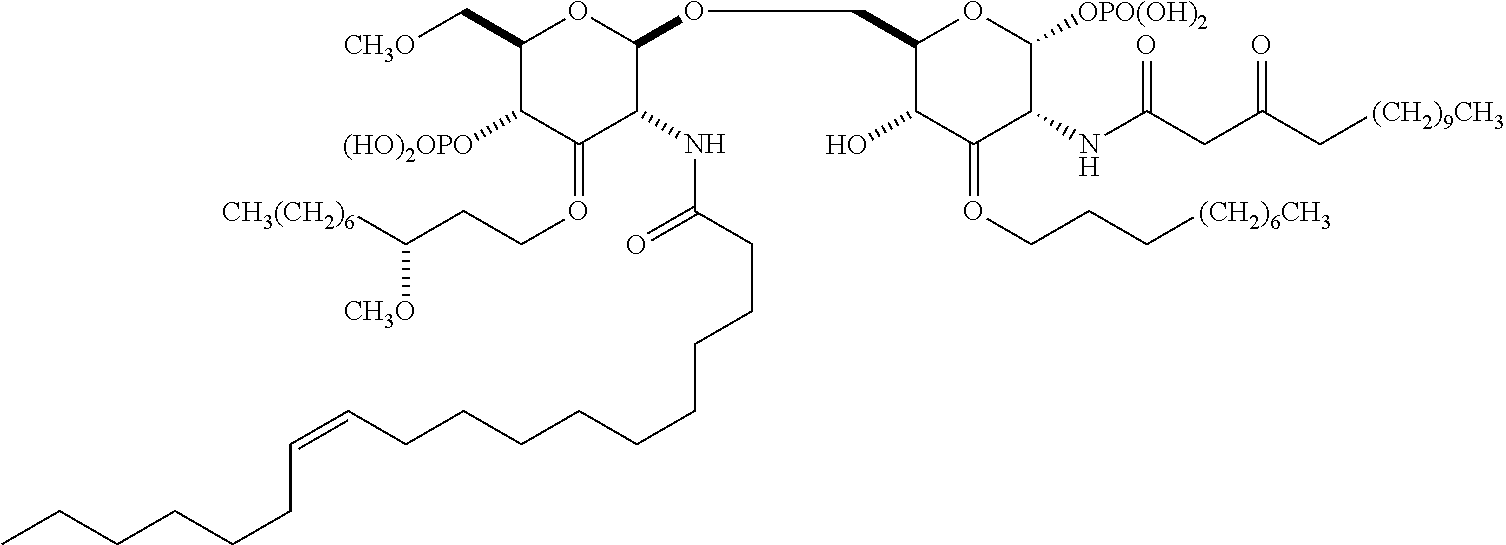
CCCCCCC=CCCCCCCCCCC(NC1C(OCC2C(O)C(=OCCC[(CH2)6CH3])C(NC(CC(C[(CH2)9CH3])=O)=O)C([OPO(OH)2])O2)OC(C[CH3O])C([(HO)2OPO])C1=OCCC([CH3(CH2)6])[CH3O])=O
